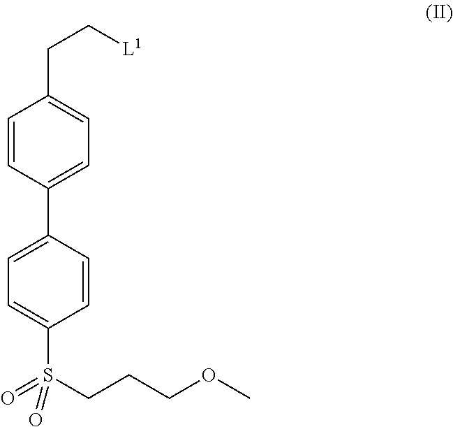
C1=CC(C2=CC=C(S(=O)(=O)CCCOC)C=C2)=CC=C1CC[L1]
